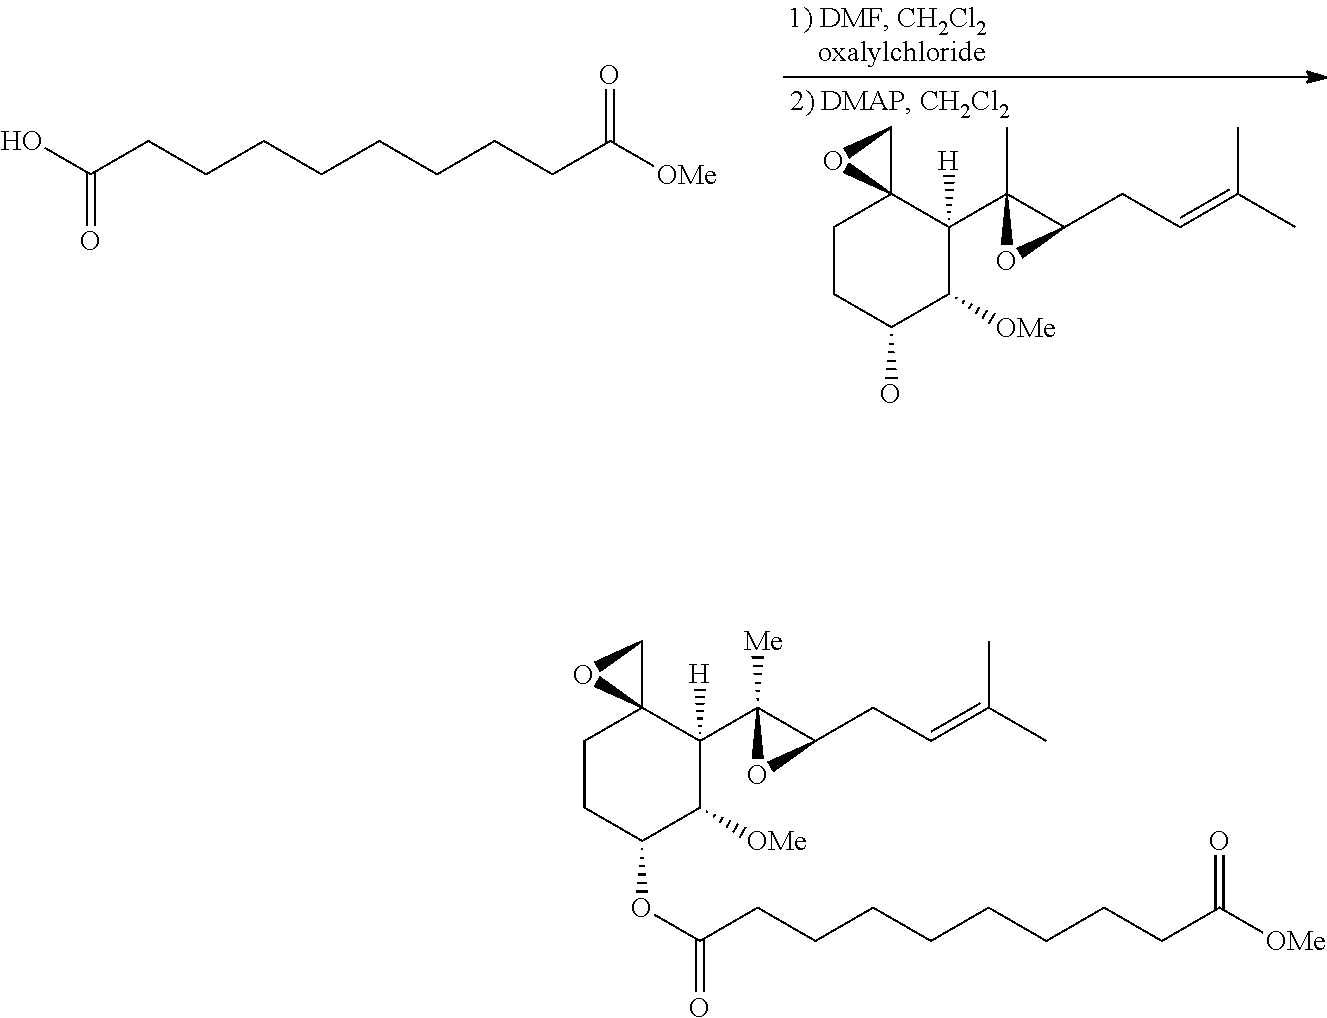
C(CCCCCCCCC([OMe])=O)(O)=O.C1CC(O)C([OMe])C([H])(C2(C)C(CC=C(C)C)O2)C12CO2.C(CCCCCCCCC([OMe])=O)(=O)OC1CCC2(CO2)C([H])(C2([Me])C(CC=C(C)C)O2)C1[OMe]
